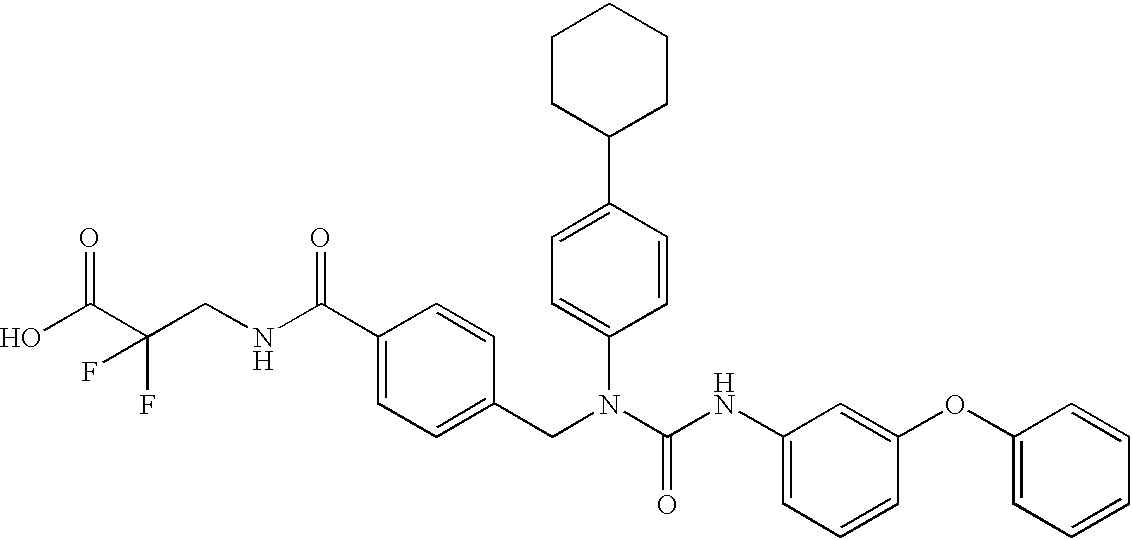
OC(C(CNC(C1=CC=C(CN(C(NC2=CC=CC(OC3=CC=CC=C3)=C2)=O)C2=CC=C(C3CCCCC3)C=C2)C=C1)=O)(F)F)=O
